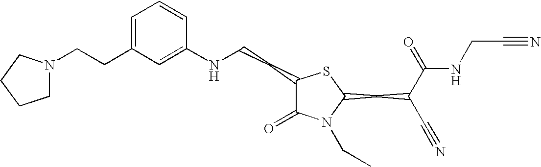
C1=C(CCN2CCCC2)C=C(NCCC2C(=O)N(CC)C(CC(C#N)C(=O)NCC#N)S2)C=C1
